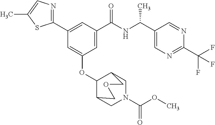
C1(C2=CC(C(NC(C)C3=CN=C(C(F)(F)F)N=C3)=O)=CC(OC3C4CN(C(OC)=O)CC3COC4)=C2)=NC=C(C)S1
